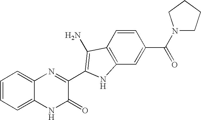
C1=C2C(=CC=C1)N=C(C1=C(N)C3=C(C=C(C(N4CCCC4)=O)C=C3)N1)C(=O)N2
